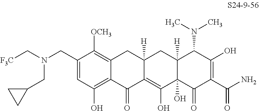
C1=C(CN(C[F3C])CC2CC2)C([OCH3])=C2C(=C1O)C(=O)C1=C(O)C3(O)C([H])(CC1([H])C2)C(N(C)C)C(O)=C(C(N)=O)C3=O
